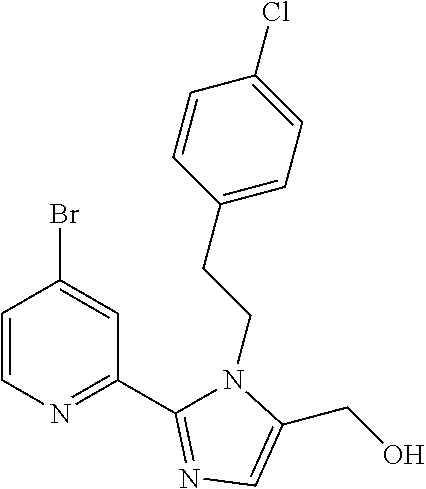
C1=CN=C(C2=NC=C(CO)N2CCC2=CC=C(Cl)C=C2)C=C1Br
